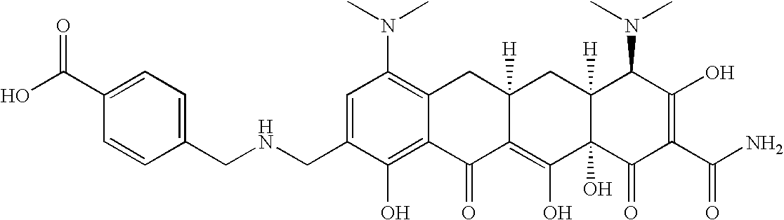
C1(CNCC2=CC=C(C(O)=O)C=C2)=CC(N(C)C)=C2C(=C1O)C(=O)C1=C(O)C3(O)C([H])(CC1([H])C2)C(N(C)C)C(O)=C(C(N)=O)C3=O
